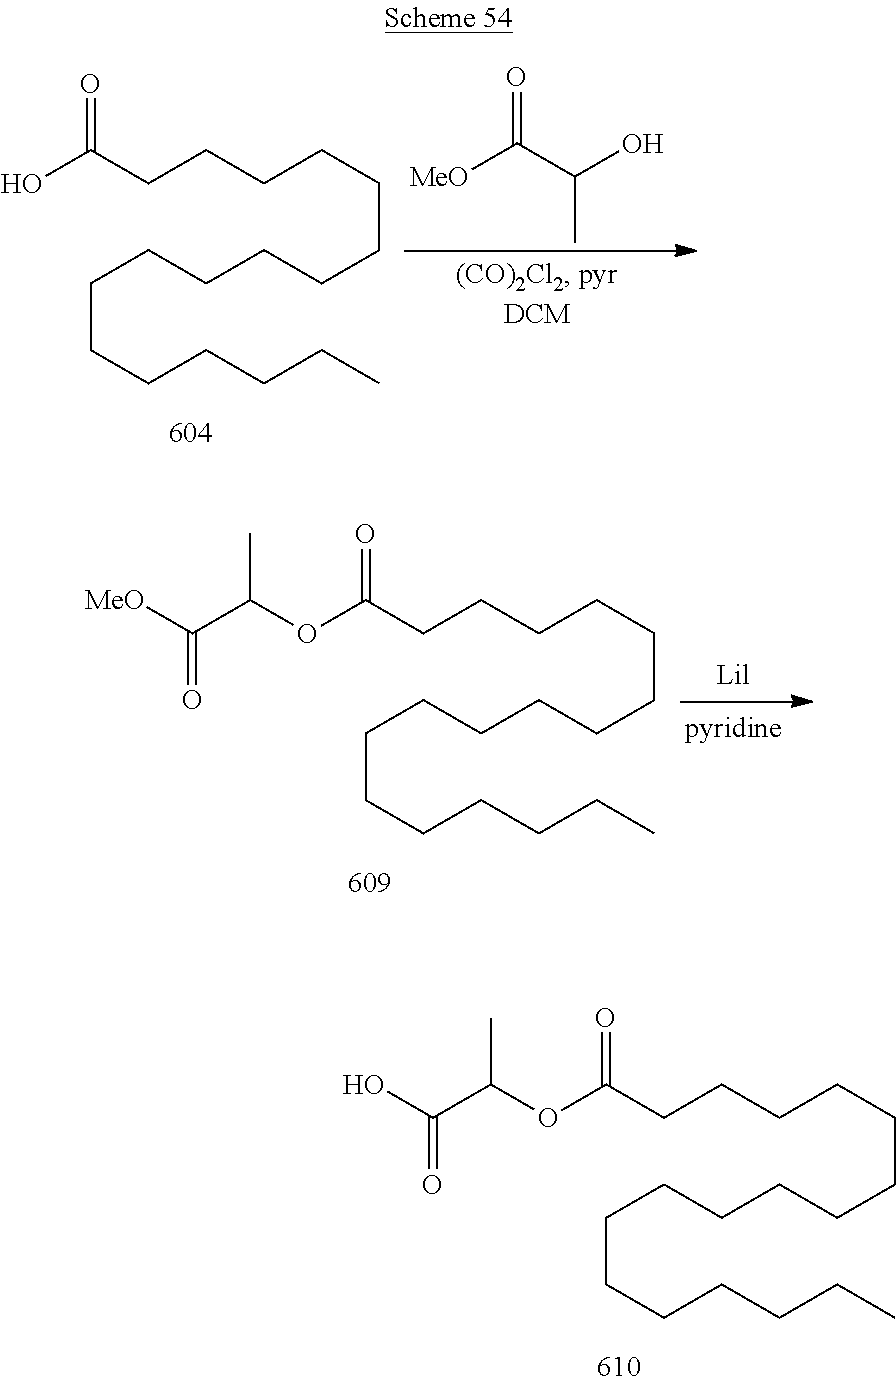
OC(CCCCCCCCCCCCCCCCC)=O.[MeO]C(C(O)C)=O.O(C(CCCCCCCCCCCCCCCCC)=O)C(C([MeO])=O)C.O(C(CCCCCCCCCCCCCCCCC)=O)C(C(O)=O)C
